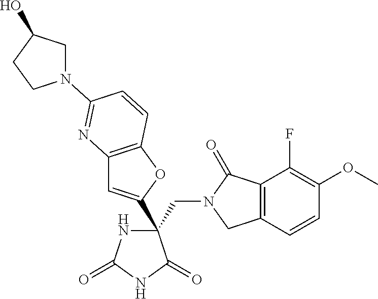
C(C1(C2=CC3=C(O2)C=CC(N2CC(O)CC2)=N3)NC(=O)NC1=O)N1CC2=C(C1=O)C(F)=C(OC)C=C2
